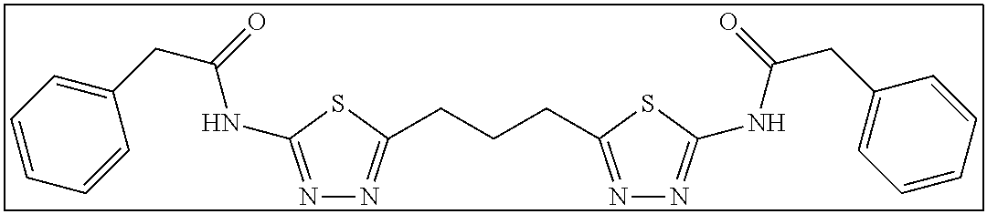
N1=C(NC(CC2=CC=CC=C2)=O)SC(CCCC2=NN=C(NC(CC3=CC=CC=C3)=O)S2)=N1
